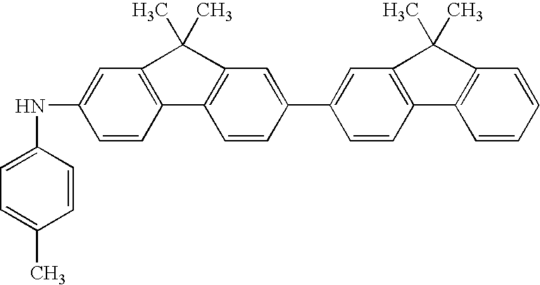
C1=C(NC2=CC=C(C)C=C2)C=CC2=C1C(C)(C)C1=C2C=CC(C2=CC3=C(C=C2)C2=C(C=CC=C2)C3(C)C)=C1
